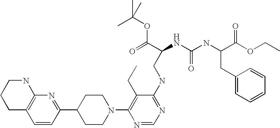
C1=CC(C2CCN(C3=C(CC)C(NCC(NC(NC(C(OCC)=O)CC4=CC=CC=C4)=O)C(=O)OC(C)(C)C)=NC=N3)CC2)=NC2=C1CCCN2
